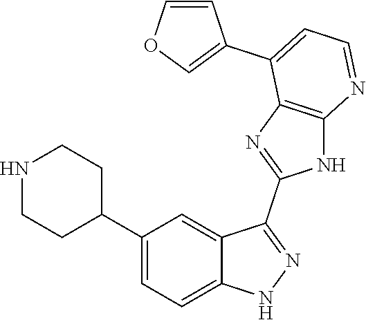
C1(C2=CC=C3C(=C2)C(C2=NC4=C(N2)N=CC=C4C2=COC=C2)=NN3)CCNCC1
